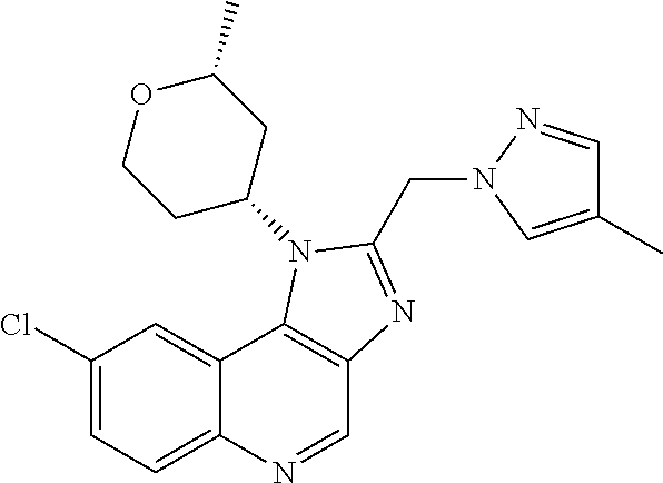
C1(Cl)=CC=C2C(=C1)C1=C(C=N2)N=C(CN2N=CC(C)=C2)N1C1CC(C)OCC1
